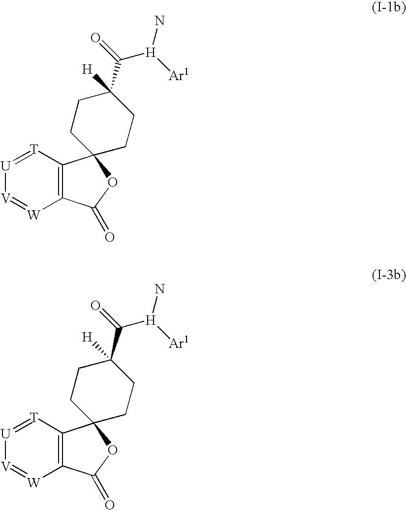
[T]1=[U][V]=[W]C2=C1C1(OC2=O)CCC(C([H]([Ar1])N)=O)([H])CC1.[T]1=[U][V]=[W]C2=C1C1(OC2=O)CCC(C([H]([Ar1])N)=O)([H])CC1
